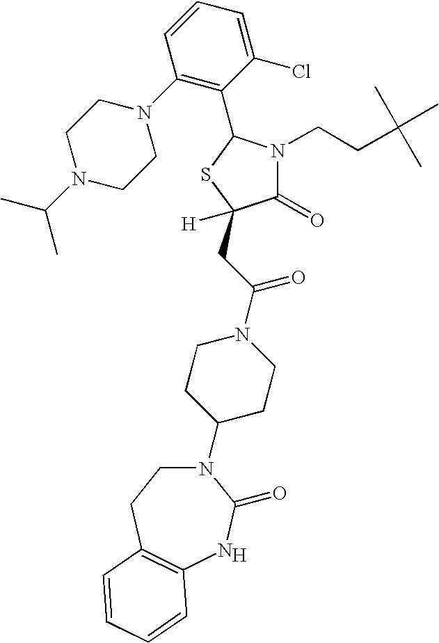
[H].N1(C2CCN(C(CC3([H])C(=O)N(CCC(C)(C)C)C(C4=C(N5CCN(C(C)C)CC5)C=CC=C4Cl)S3)=O)CC2)CCC2=C(NC1=O)C=CC=C2
